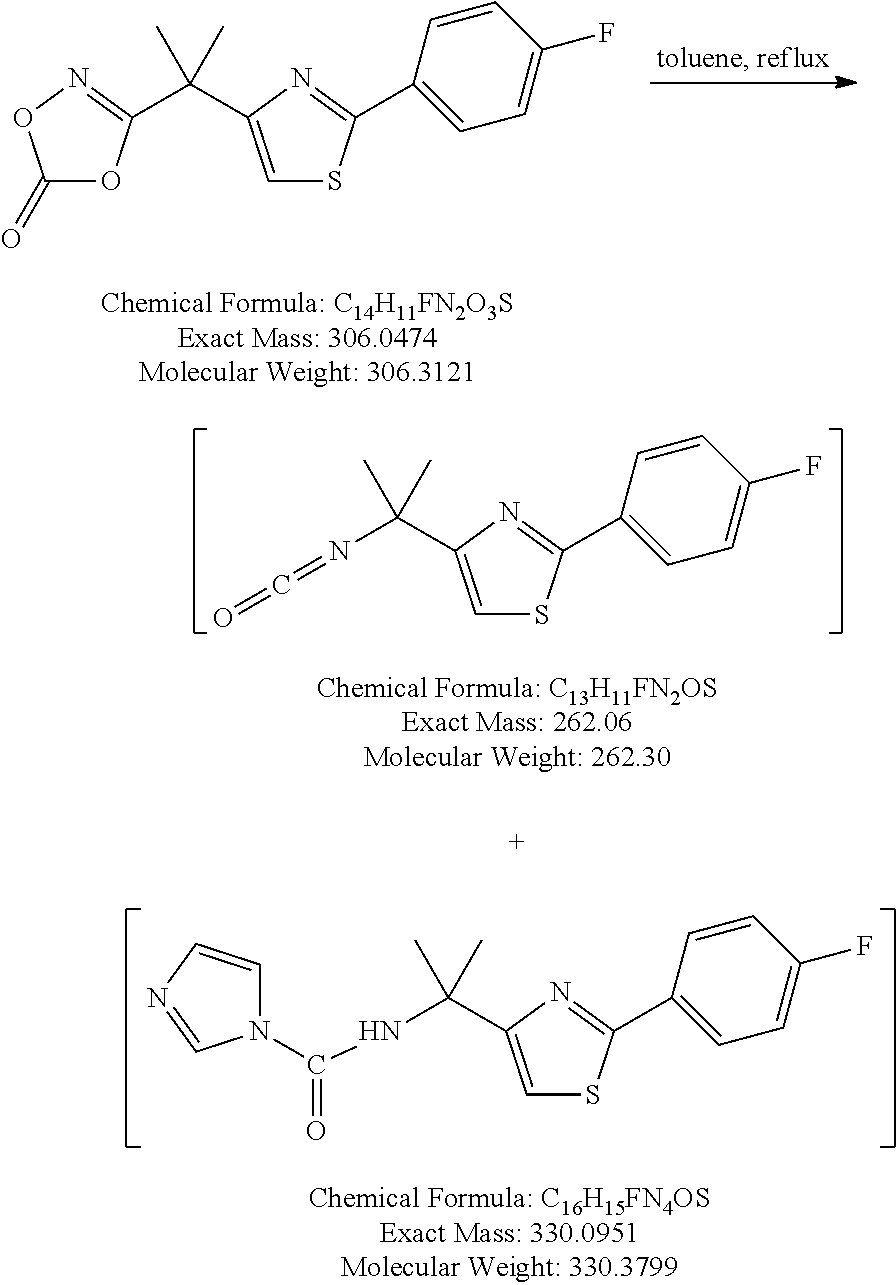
C(C1=CSC(C2=CC=C(F)C=C2)=N1)(C)(C)C1=NOC(=O)O1.C(C1=CSC(C2=CC=C(F)C=C2)=N1)(C)(C)NC(=O)N1C=CN=C1.C(C1=CSC(C2=CC=C(F)C=C2)=N1)(C)(C)N=C=O
